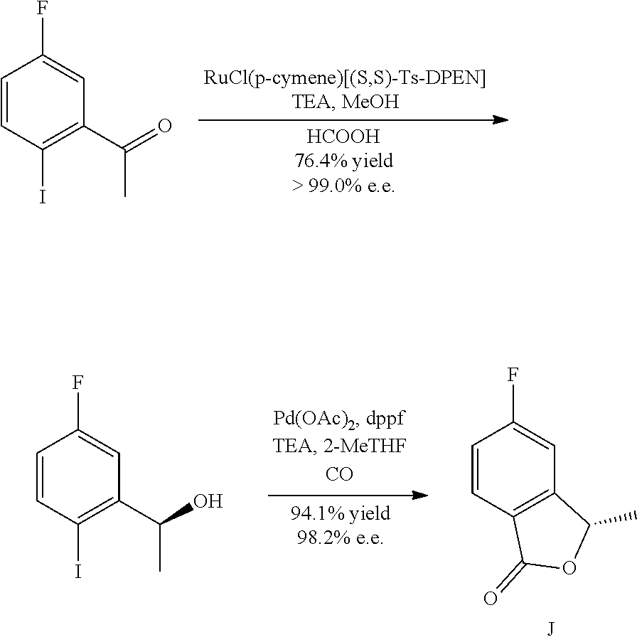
C1=CC(I)=C(C(=O)C)C=C1F.C1=CC2=C(C=C1F)C(C)OC2=O.C1=CC(I)=C(C(O)C)C=C1F
